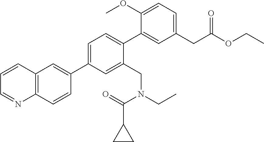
C1=C(C2=CC3=C(C=C2)N=CC=C3)C=C(CN(CC)C(=O)C2CC2)C(C2=CC(CC(OCC)=O)=CC=C2OC)=C1
